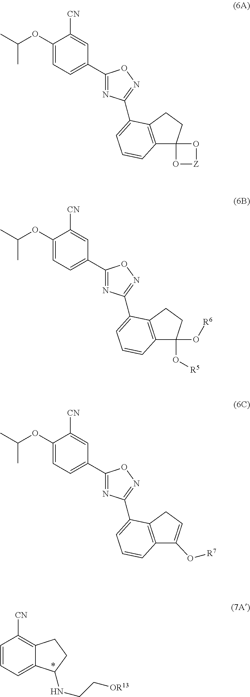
C1=CC=C2C(=C1[CN])CCC2NCC[OR13].C1(OC(C)C)=CC=C(C2=NC(C3=CC=CC4=C3CCC43O[Z]O3)=NO2)C=C1[CN].C1(OC(C)C)=CC=C(C2=NC(C3=CC=CC4=C3CCC4(O[R6])O[R5])=NO2)C=C1[CN].C1(OC(C)C)=CC=C(C2=NC(C3=CC=CC4=C3CC=C4O[R7])=NO2)C=C1[CN]
